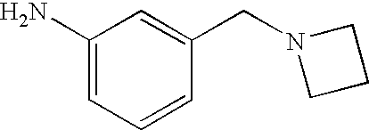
C1(N)=CC=CC(CN2CCC2)=C1
